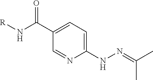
C(=NNC1=CC=C(C(N[R])=O)C=N1)(C)C
